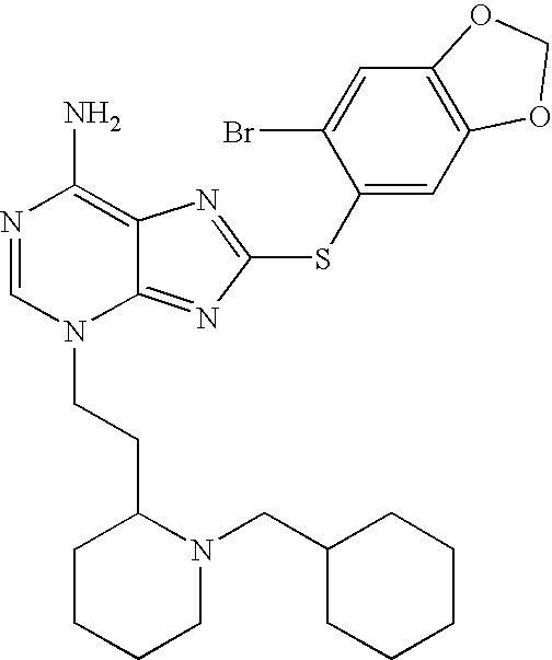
N1=CN(CCC2CCCCN2CC2CCCCC2)C2=NC(SC3=CC4=C(C=C3Br)OCO4)=NC2=C1N
